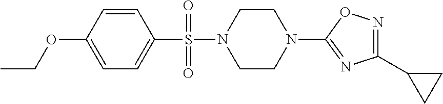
N1=C(C2CC2)N=C(N2CCN(S(=O)(C3=CC=C(OCC)C=C3)=O)CC2)O1
